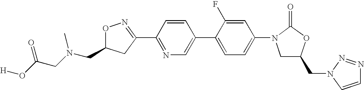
C(C1ON=C(C2=NC=C(C3=CC=C(N4CC(CN5C=CN=N5)OC4=O)C=C3F)C=C2)C1)N(CC(O[H])=O)C
